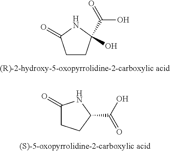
C1CC(C(=O)O)(O)NC1=O.C1(=O)CCC(C(O)=O)N1
